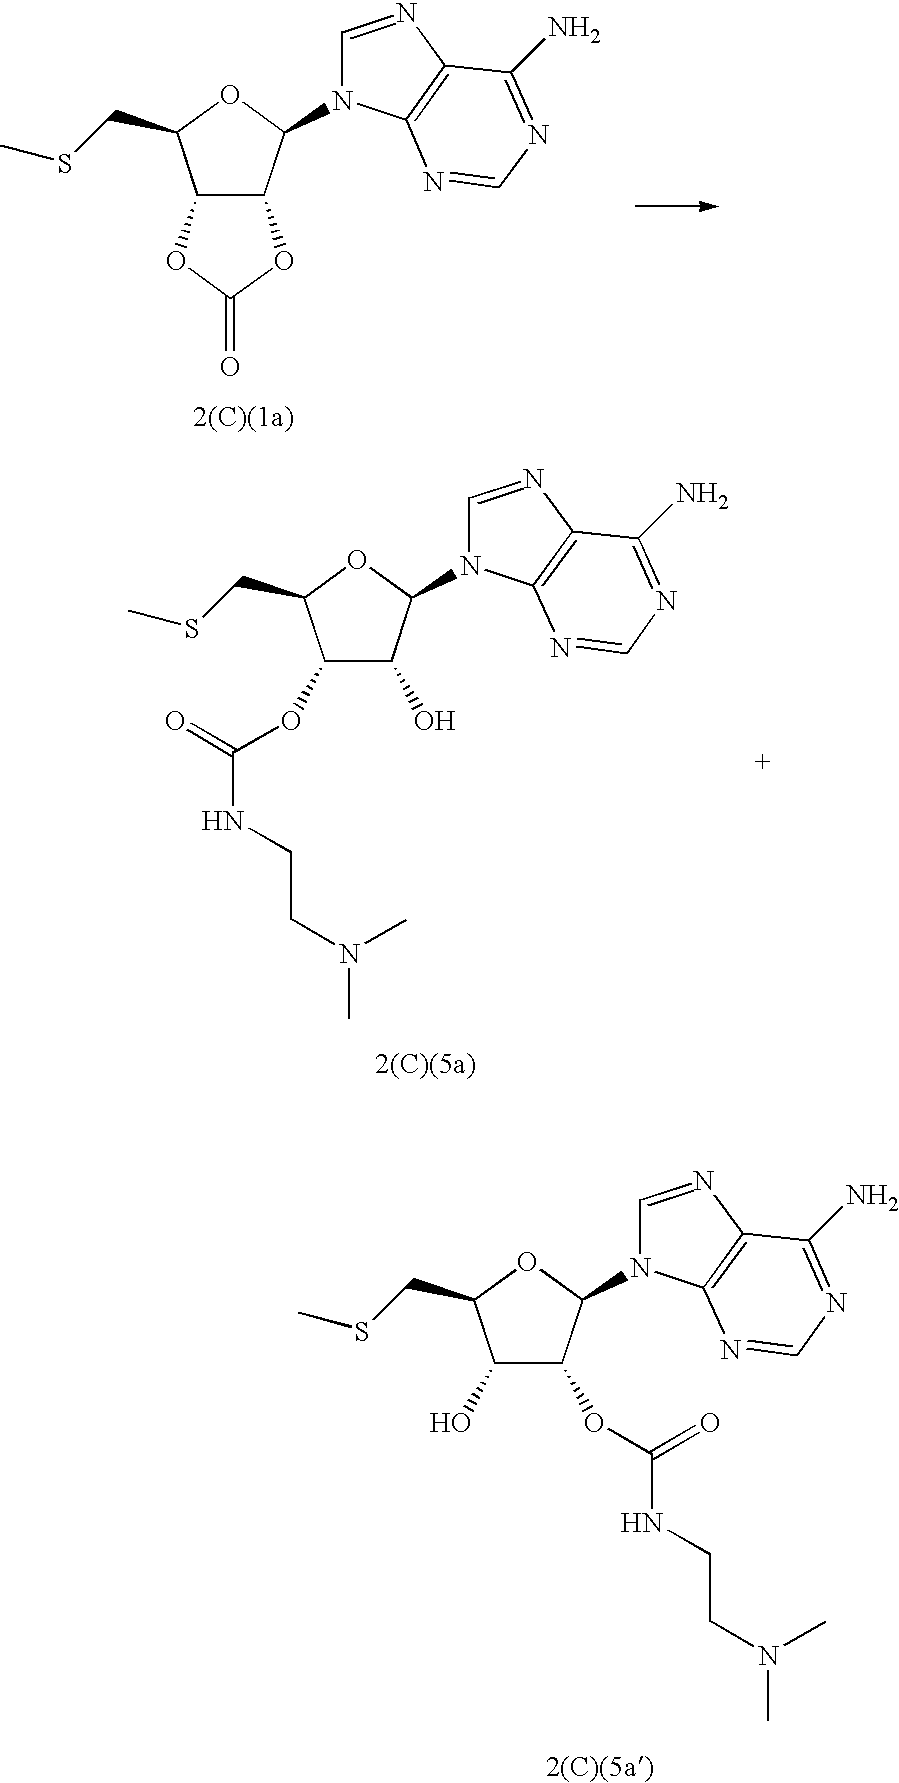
C12C(C(N3C=NC4=C3N=CN=C4N)OC1CSC)OC(=O)O2.C1(OC(=O)NCCN(C)C)C(O)C(N2C=NC3=C2N=CN=C3N)OC1CSC.C1(O)C(OC(=O)NCCN(C)C)C(N2C=NC3=C2N=CN=C3N)OC1CSC
